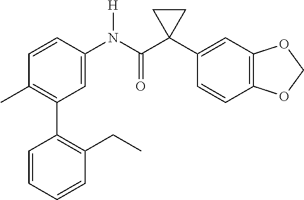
C1=C(N(C(C2(C3=CC4=C(C=C3)OCO4)CC2)=O)[H])C=CC(C)=C1C1=C(CC)C=CC=C1
